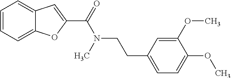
C1=CC=C2C(=C1)C=C(C(=O)N(C)CCC1=CC=C(OC)C(OC)=C1)O2
